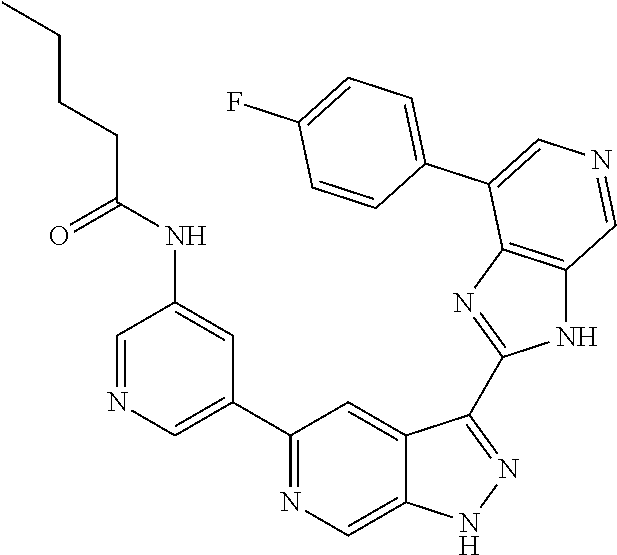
C1(C2=CN=CC(NC(=O)CCCC)=C2)=NC=C2C(=C1)C(C1=NC3=C(N1)C=NC=C3C1=CC=C(F)C=C1)=NN2
